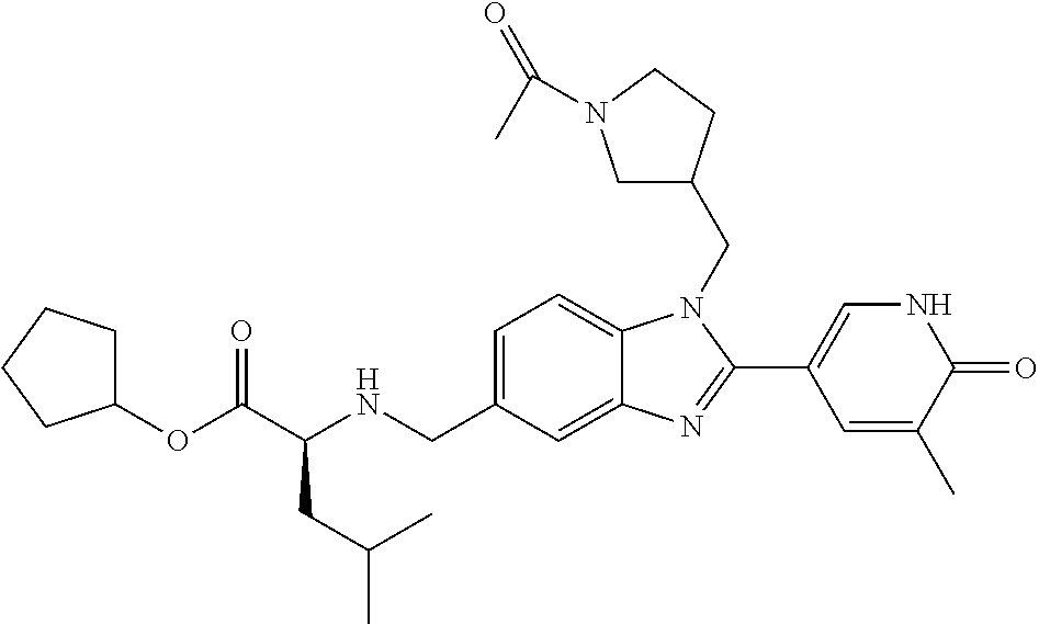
C1=C(CNC(C(OC2CCCC2)=O)CC(C)C)C=C2C(=C1)N(CC1CN(C(=O)C)CC1)C(C1=CNC(=O)C(C)=C1)=N2
